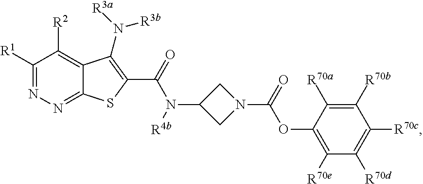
C1([R1])=NN=C2C(=C1[R2])C(N([R3a])[R3b])=C(C(=O)N(C1CN(C(=O)OC3=C([R70e])C([R70d])=C([R70c])C([R70b])=C3[R70a])C1)[R4b])S2
